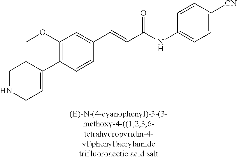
C1(OC)=C(C2=CCNCC2)C=CC(C=CC(NC2=CC=C([CN])C=C2)=O)=C1
